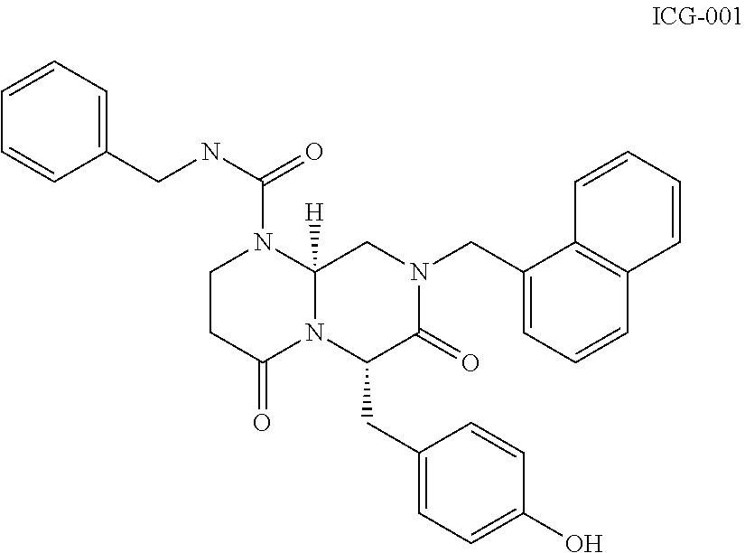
C1CC(=O)N2C([H])(N1C(NCC1=CC=CC=C1)=O)CN(CC1=CC=CC3=C1C=CC=C3)C(=O)C2CC1=CC=C(O)C=C1
